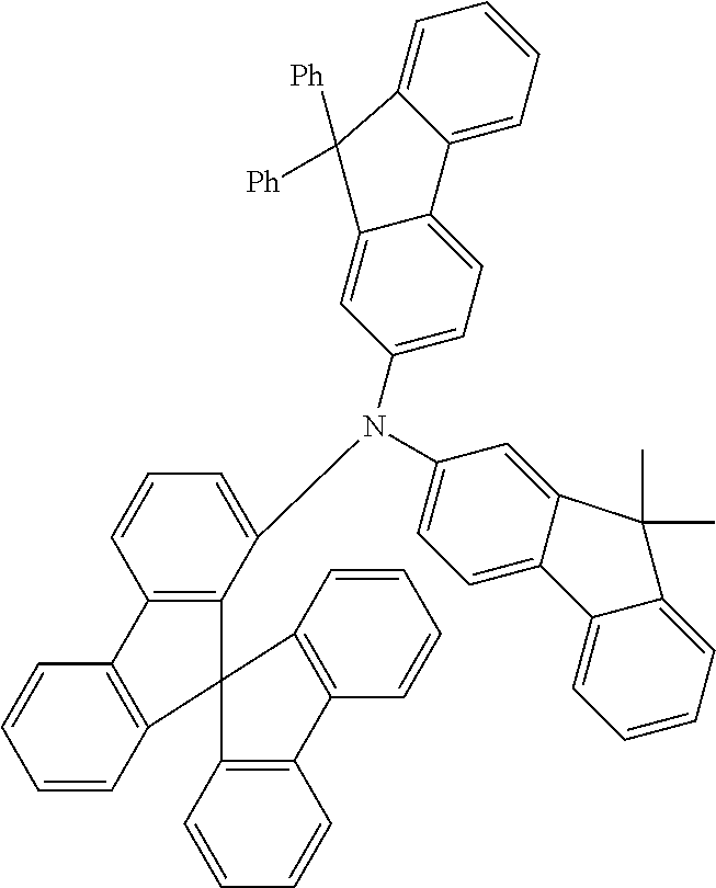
C1=CC2=C(C=C1)C1=C(C=CC=C1)C21C2=C(C=CC=C2N(C2=CC=C3C(=C2)C([Ph])([Ph])C2=CC=CC=C32)C2=CC=C3C(=C2)C(C)(C)C2=CC=CC=C32)C2=C1C=CC=C2
